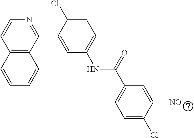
C12=C(C(C3=CC(NC(C4=CC=C(Cl)C([NO])=C4)=O)=CC=C3Cl)=NC=C1)C=CC=C2
